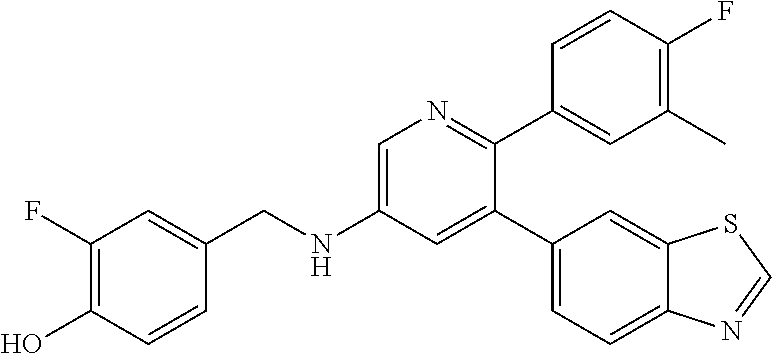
C(NC1=CN=C(C2=CC(C)=C(F)C=C2)C(C2=CC=C3C(=C2)SC=N3)=C1)C1=CC(F)=C(O)C=C1
